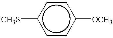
[CH3S]c1ccc([OCH3])cc1
